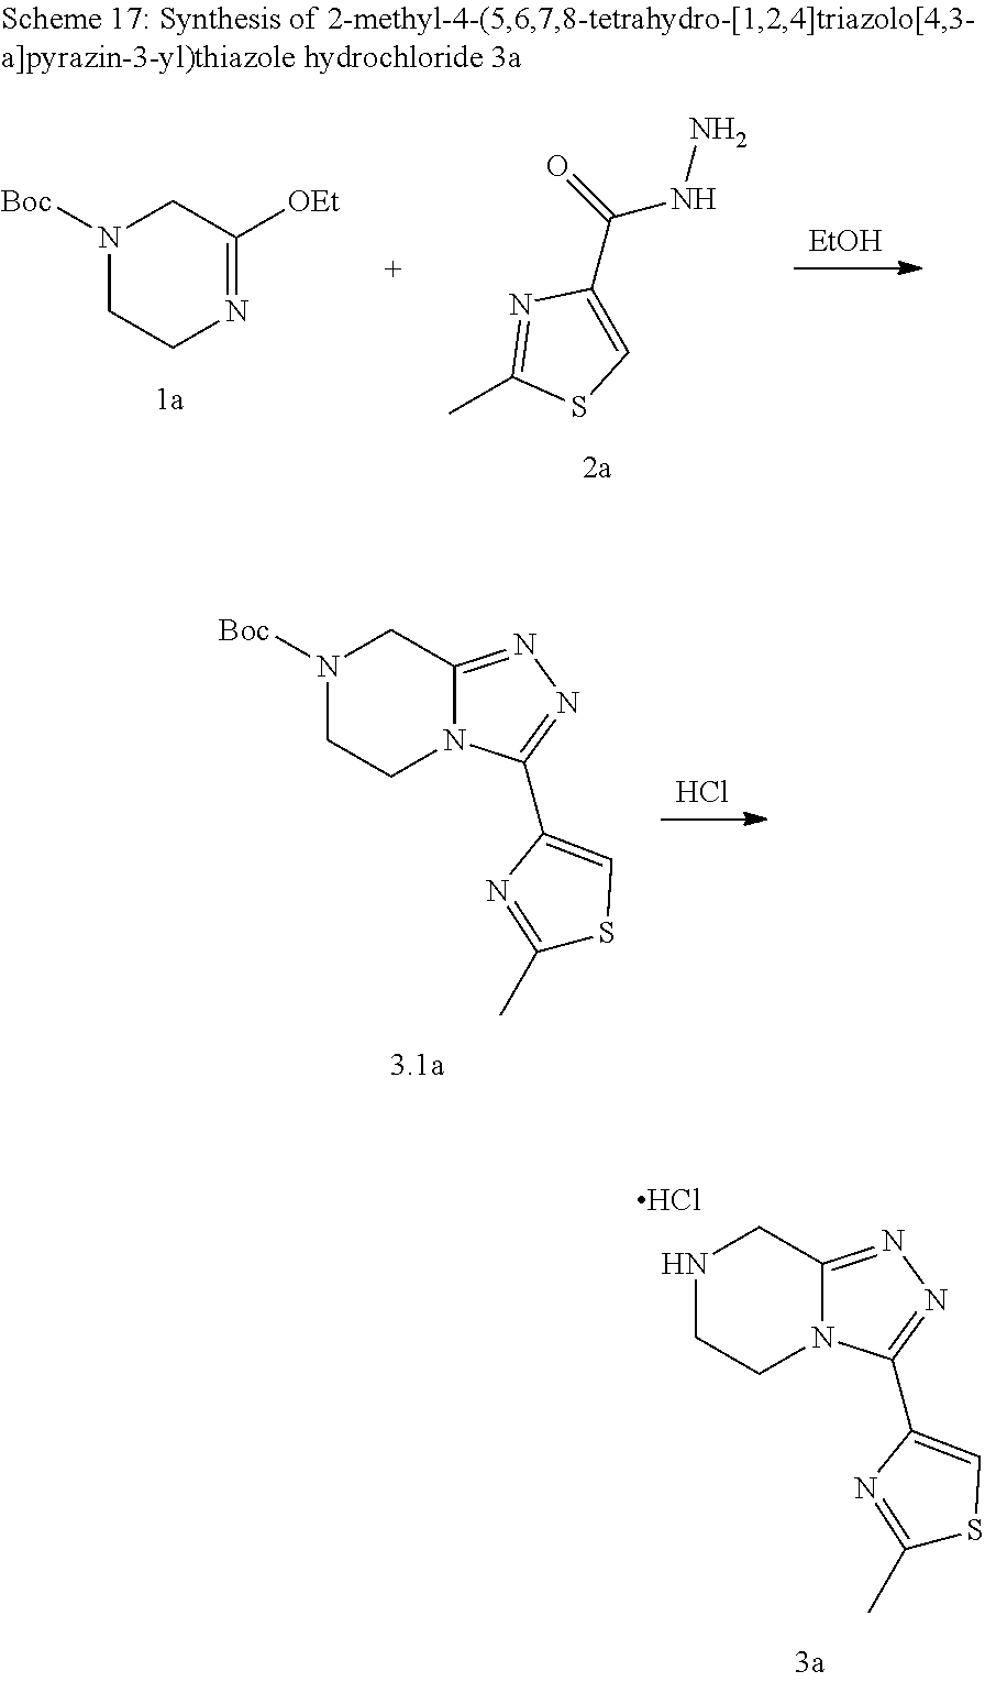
Cl.N1CCN2C(=NN=C2C2=CSC(C)=N2)C1.N1([Boc])CCN=C([OEt])C1.CC1=NC(C(=O)NN)=CS1.[EtOH].Cl.N1([Boc])CCN2C(=NN=C2C2=CSC(C)=N2)C1
